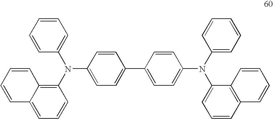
C1(N(C2=CC=CC=C2)C2=C3C(=CC=C2)C=CC=C3)=CC=C(C2=CC=C(N(C3=CC=CC=C3)C3=CC=CC4=C3C=CC=C4)C=C2)C=C1
